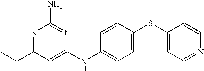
C1=CC(SC2=CC=NC=C2)=CC=C1NC1=CC(CC)=NC(N)=N1
